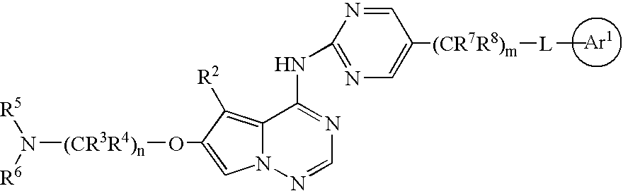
N([(CR3R4)n]OC1=CN2C(=C1[R2])C(NC1=NC=C([(CR7R8)m][L]C)C=N1)=NC=N2)([R5])[R6]
